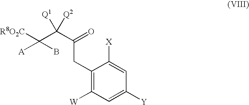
C1(CC(=O)C(C([R8O2C])([A])B)([Q1])[Q2])=C([W])C=C([Y])C=C1[X]
